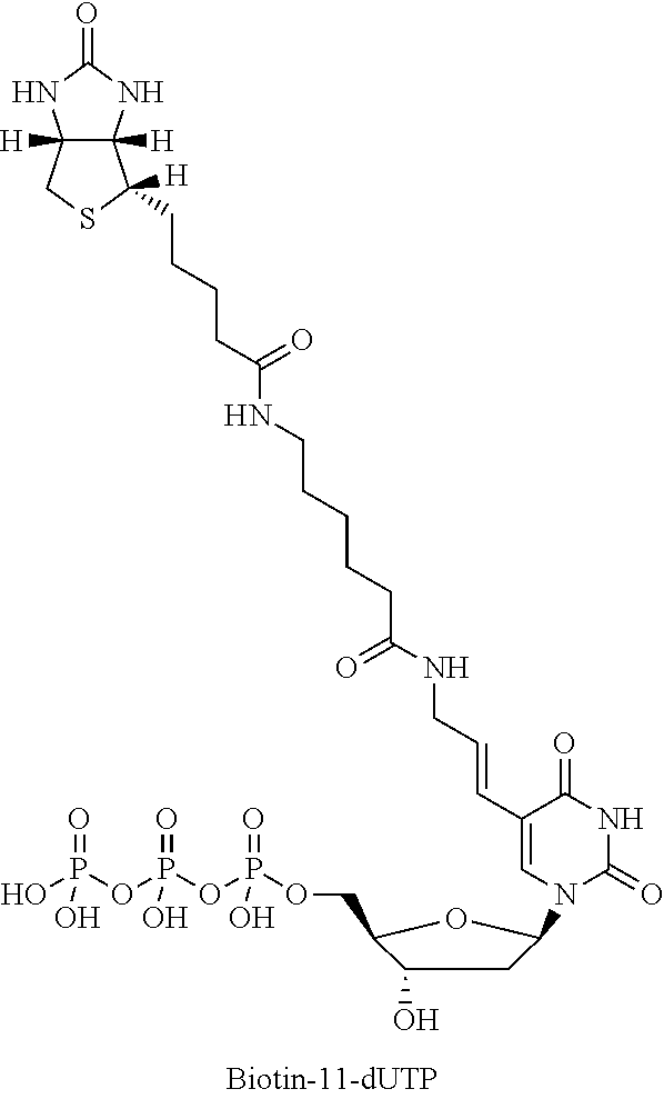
C(CCCC(NCCCCCC(NCC=CC1=CN(C2CC(O)C(COP(OP(OP(O)(=O)O)(=O)O)(=O)O)O2)C(=O)NC1=O)=O)=O)C1([H])C2([H])C([H])(NC(=O)N2)CS1
